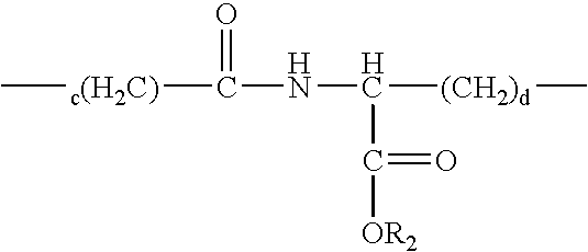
C[c(H2C)]C(NC([(CH2)d]C)C([OR2])=O)=O
